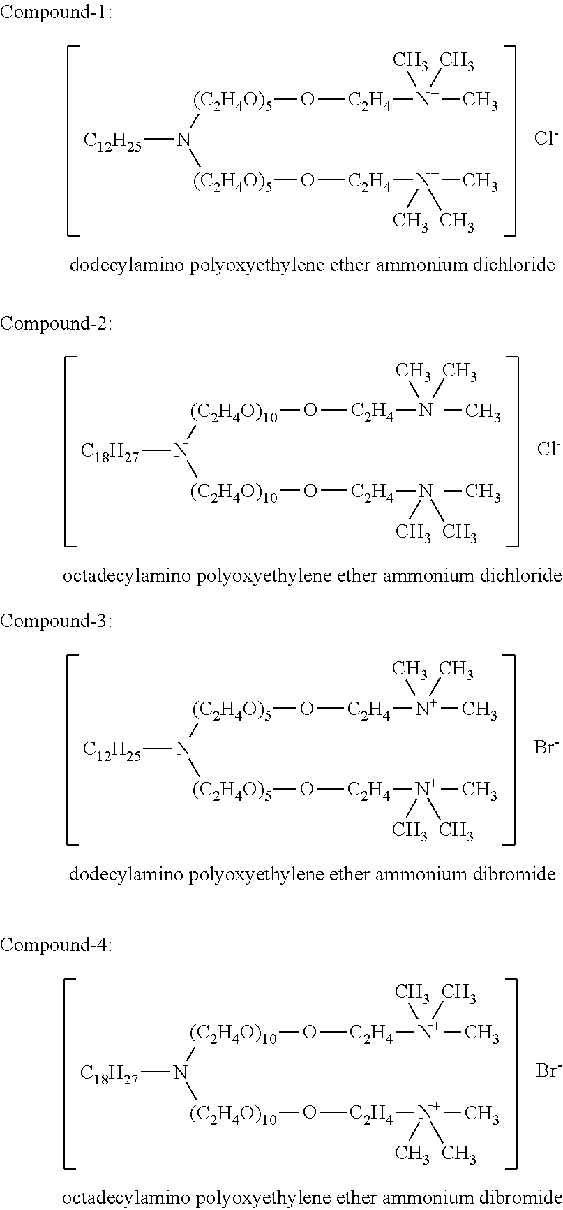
[C12H25]N([(C2H4O)5]O[C2H4][N+](C)(C)C)[(C2H4O)5]O[C2H4][N+](C)(C)C.[Cl-].[C18H27]N([(C2H4O)10]O[C2H4][N+](C)(C)C)[(C2H4O)10]O[C2H4][N+](C)(C)C.[Cl-].[C12H25]N([(C2H4O)5]O[C2H4][N+](C)(C)C)[(C2H4O)5]O[C2H4][N+](C)(C)C.[Br-].[C18H27]N([(C2H4O)10]O[C2H4][N+](C)(C)C)[(C2H4O)10]O[C2H4][N+](C)(C)C.[Br-]
